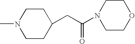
C1CC(CC(N2CCOCC2)=O)CCN1C
